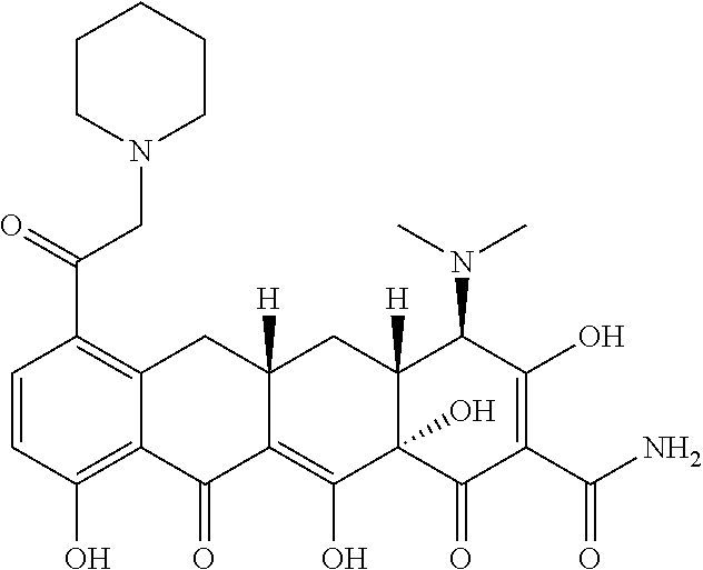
C1=CC(O)=C2C(=C1C(CN1CCCCC1)=O)CC1([H])C(=C(O)C3(O)C([H])(C1)C(N(C)C)C(O)=C(C(N)=O)C3=O)C2=O
